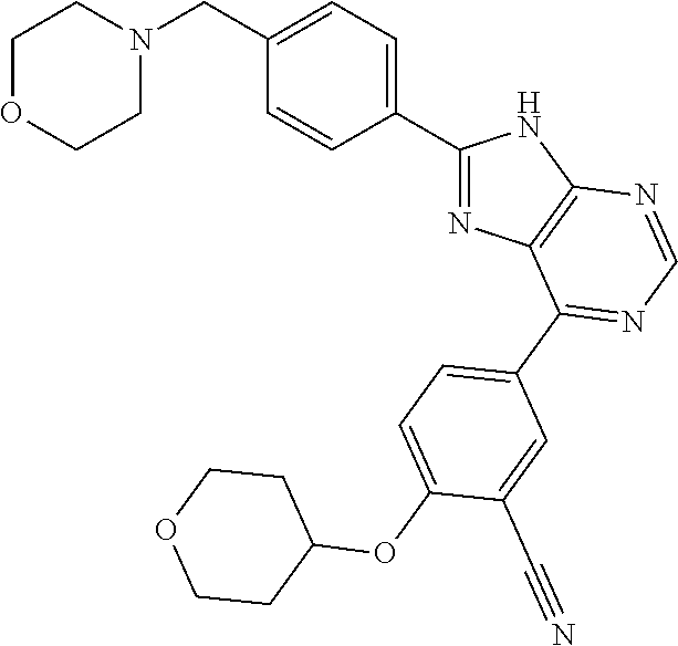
C1(C2=CC=C(CN3CCOCC3)C=C2)=NC2=C(N1)N=CN=C2C1=CC=C(OC2CCOCC2)C(C#N)=C1
